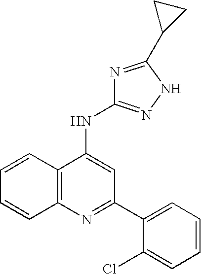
C12=C(N=C(C3=CC=CC=C3Cl)C=C1NC1=NNC(C3CC3)=N1)C=CC=C2
